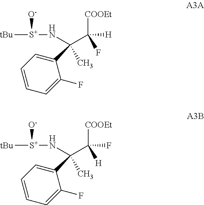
C1(C(C)(N[S+]([O-])[tBu])C([COOEt])([H])F)=CC=CC=C1F.C1(C(C)(N[S+]([O-])[tBu])C([COOEt])(F)[H])=CC=CC=C1F
